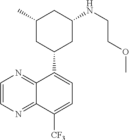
C1=CN=C2C(=N1)C(C1CC(NCCOC)CC(C)C1)=CC=C2[CF3]
